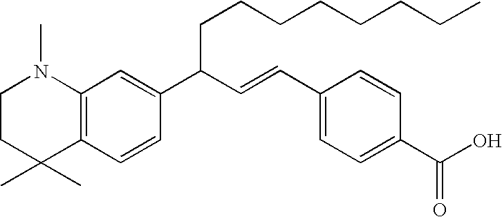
C1CC(C)(C)C2=C(N1C)C=C(C(C=CC1=CC=C(C(O)=O)C=C1)CCCCCCCC)C=C2
